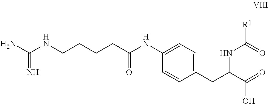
C1(CC(C(=O)O)NC([R1])=O)=CC=C(NC(CCCCNC(N)=N)=O)C=C1
